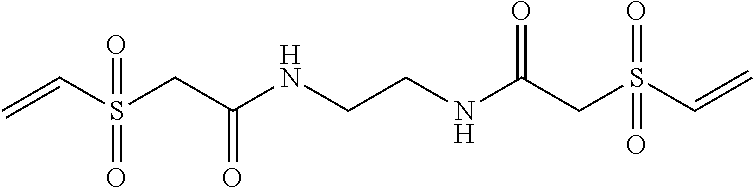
C=CS(CC(NCCNC(CS(C=C)(=O)=O)=O)=O)(=O)=O
